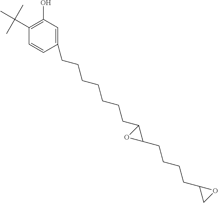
C1=CC(CCCCCCCC2C(CCCCC3CO3)O2)=CC(O)=C1C(C)(C)C
